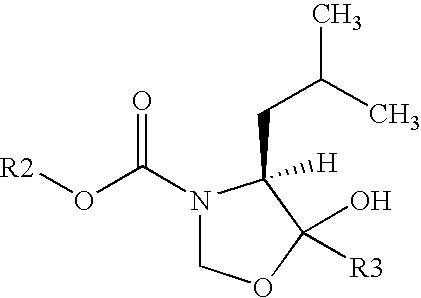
[R2]OC(N1COC(O)([R3])C1(CC(C)C)[H])=O
